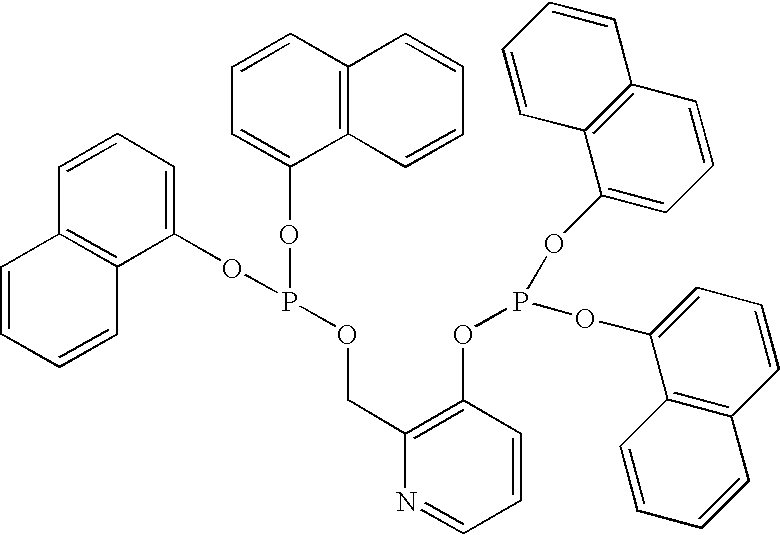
C1=CC=C(OP(OC2=CC=CC3=C2C=CC=C3)OCC2=C(OP(OC3=CC=CC4=C3C=CC=C4)OC3=CC=CC4=C3C=CC=C4)C=CC=N2)C2=C1C=CC=C2
